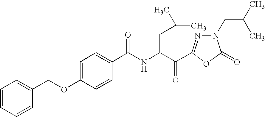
C1(C(NC(CC(C)C)C(=O)C2=NN(CC(C)C)C(=O)O2)=O)=CC=C(OCC2=CC=CC=C2)C=C1
